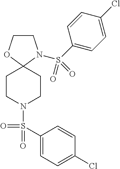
C1CN(S(C2=CC=C(Cl)C=C2)(=O)=O)C2(O1)CCN(S(=O)(=O)C1=CC=C(Cl)C=C1)CC2
